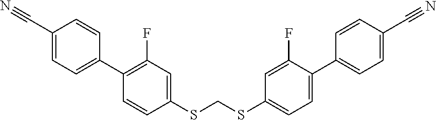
C1(C#N)=CC=C(C2=C(F)C=C(SCSC3=CC=C(C4=CC=C(C#N)C=C4)C(F)=C3)C=C2)C=C1
